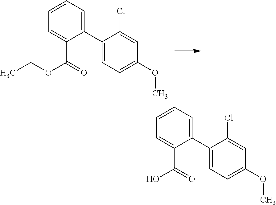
C1(C2=CC=C(OC)C=C2Cl)=CC=CC=C1C(=O)OCC.C1(C2=CC=C(OC)C=C2Cl)=CC=CC=C1C(=O)O
